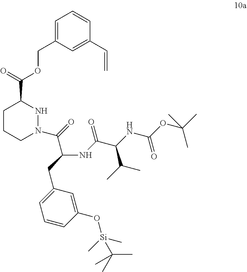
C1CCN(C(=O)C(NC(C(NC(OC(C)(C)C)=O)C(C)C)=O)CC2=CC=CC(O[Si](C)(C)C(C)(C)C)=C2)NC1C(=O)OCC1=CC=CC(C=C)=C1
